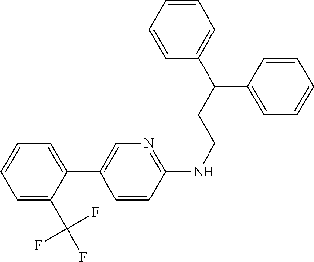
C1=C(C(F)(F)F)C(C2=CN=C(NCCC(C3=CC=CC=C3)C3=CC=CC=C3)C=C2)=CC=C1
